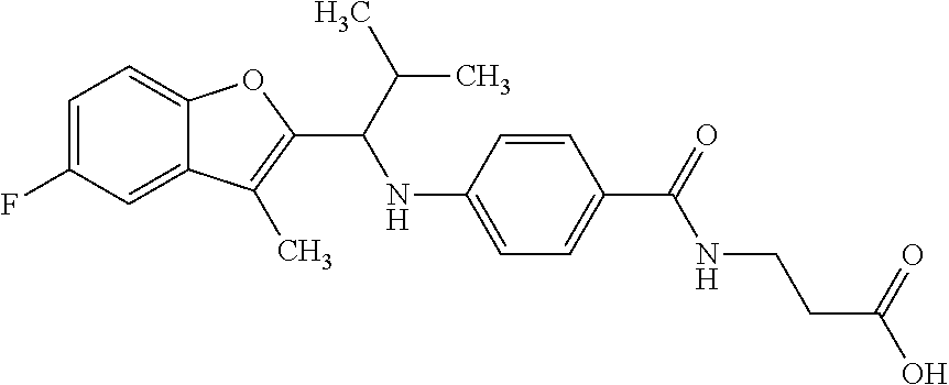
C1=C(F)C=C2C(=C1)OC(C(NC1=CC=C(C(=O)NCCC(O)=O)C=C1)C(C)C)=C2C
